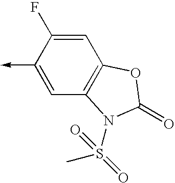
C1(->C)=CC2=C(C=C1F)OC(=O)N2S(=O)(C)=O
